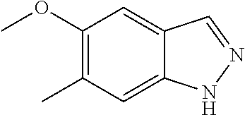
C1(OC)=C(C)C=C2C(=C1)C=N[N H]2
